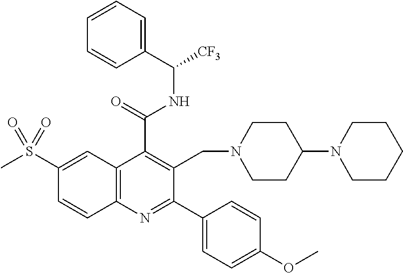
C1(C(=O)NC([CF3])C2=CC=CC=C2)=C(CN2CCC(N3CCCCC3)CC2)C(C2=CC=C(OC)C=C2)=NC2=C1C=C(S(C)(=O)=O)C=C2
